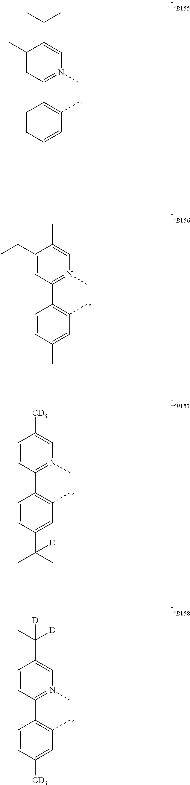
C1(C(C)C)=CC(C2=C(C)C=C(C)C=C2)=N(C)C=C1C.C1=CC(C2=C(C)C=C(C(C)(C)[D])C=C2)=N(C)C=C1[CD3].C1=CC(C2=C(C)C=C([CD3])C=C2)=N(C)C=C1C([D])(C)[D].C1(C)=CC(C2=C(C)C=C(C)C=C2)=N(C)C=C1C(C)C
